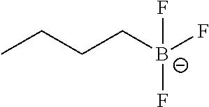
CCCC[B-](F)(F)F
